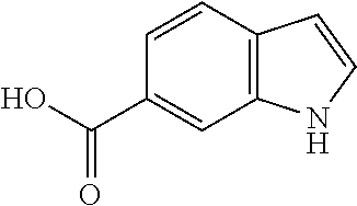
C(=O)(O)C1=CC2=C(C=C1)C=CN2
